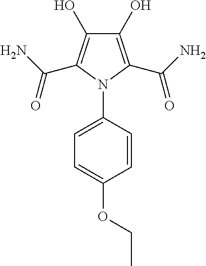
C1(O)=C(C(N)=O)N(C2=CC=C(OCC)C=C2)C(C(N)=O)=C1O
